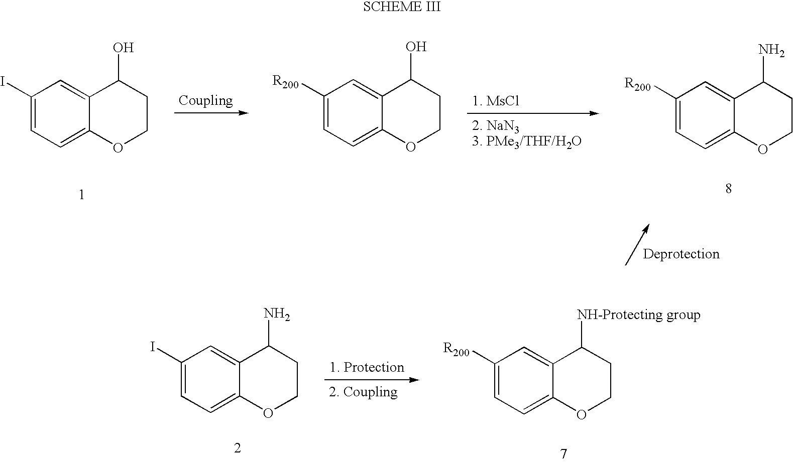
C1([R200])=CC=C2C(=C1)C([NH-Protecting group])CCO2.C1(I)=CC=C2C(=C1)C(N)CCO2.C1(I)=CC=C2C(=C1)C(O)CCO2.C1([R200])=CC=C2C(=C1)C(O)CCO2.C1([R200])=CC=C2C(=C1)C(N)CCO2
